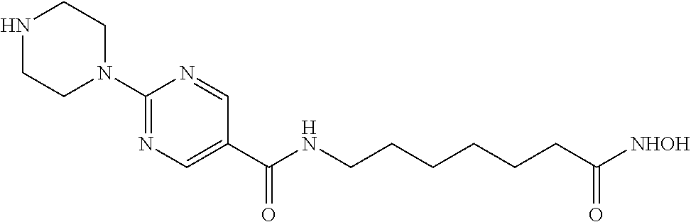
C1(N2CCNCC2)=NC=C(C(=O)NCCCCCCC([NHOH])=O)C=N1
